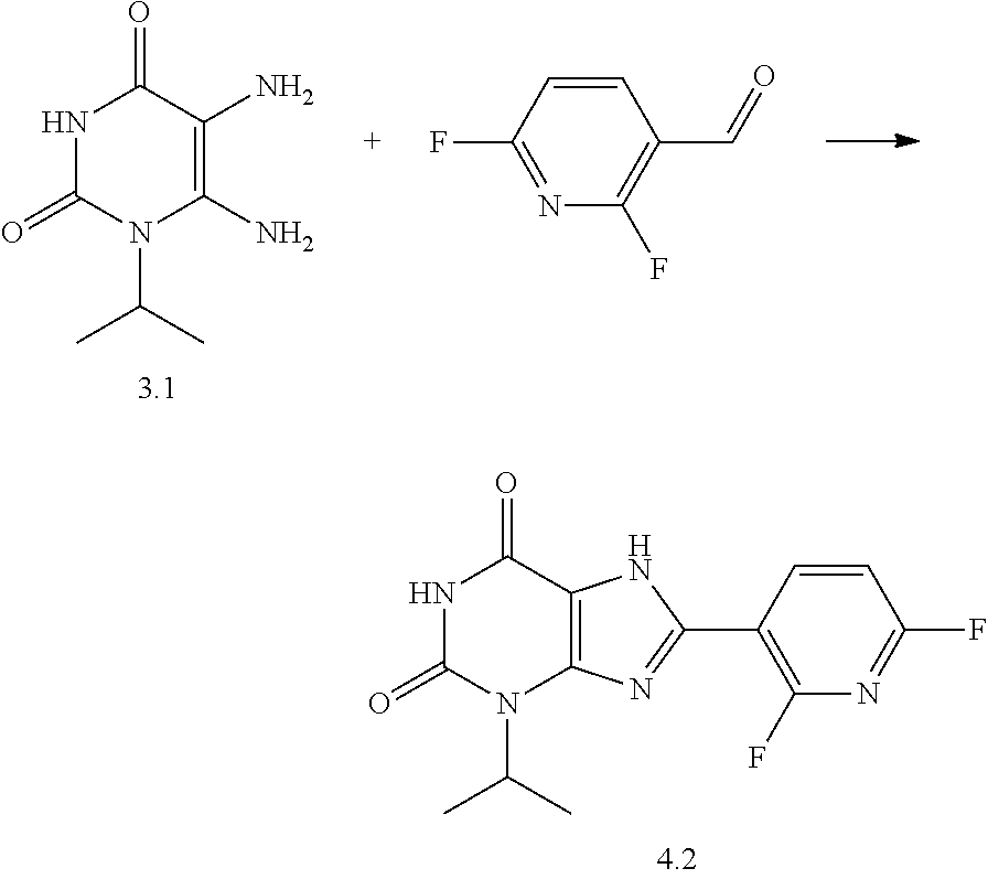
N1C(=O)N(C(C)C)C(N)=C(N)C1=O.C1=CC(F)=NC(F)=C1C=O.N1C(=O)N(C(C)C)C2=C(C1=O)NC(C1=C(F)N=C(F)C=C1)=N2
